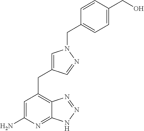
C1=C(N)N=C2C(=C1CC1=CN(CC3=CC=C(CO)C=C3)N=C1)N=NN2
